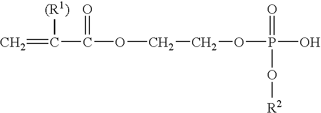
C=C([(R1)])C(OCCOP(=O)(O[R2])O)=O
